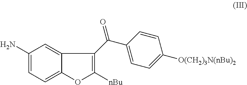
C1(N)=CC=C2C(=C1)C(C(C1=CC=C([O(CH2)3N(nBu)2])C=C1)=O)=C([nBu])O2
